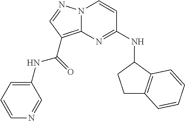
N(C1=NC2=C(C(NC3=CC=CN=C3)=O)C=NN2C=C1)C1CCC2=C1C=CC=C2
